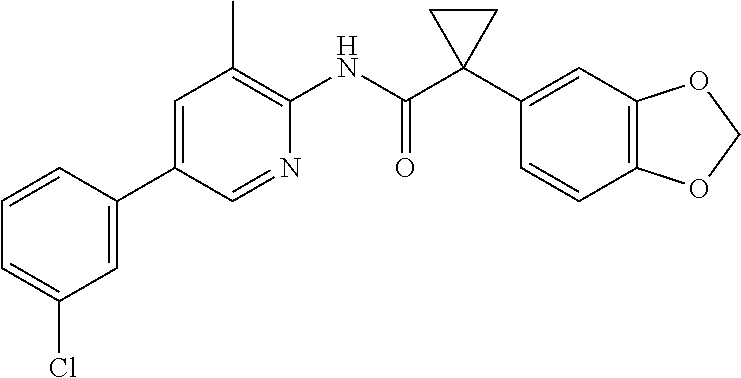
C1=CC(C2=CC(C)=C(NC(C3(C4=CC5=C(C=C4)OCO5)CC3)=O)N=C2)=CC(Cl)=C1
